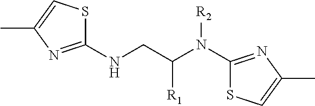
S1C(NCC(N(C2=NC(C)=CS2)[R2])[R1])=NC(C)=C1
